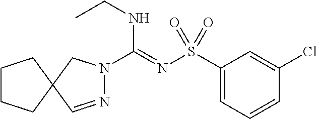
C1(S(N=C(NCC)N2N=CC3(C2)CCCC3)(=O)=O)=CC=CC(Cl)=C1
